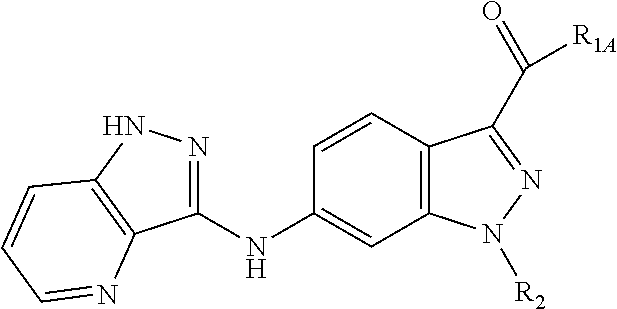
C1(NC2=CC3=C(C=C2)C(C(=O)[R1A])=NN3[R2])=NNC2=C1N=CC=C2
